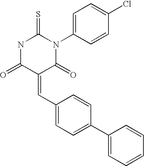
C1=C(N2C(=S)NC(=O)C(=CC3=CC=C(C4=CC=CC=C4)C=C3)C2=O)C=CC(Cl)=C1
